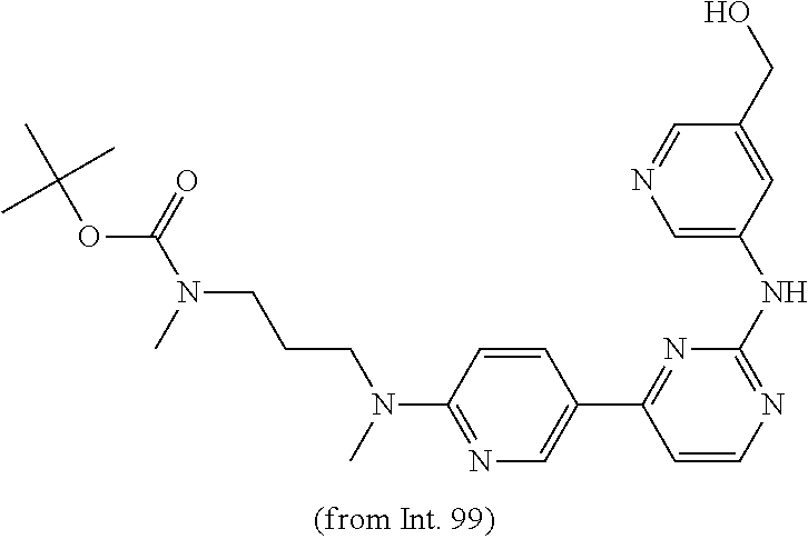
C1=CC(N(C)CCCN(C(=O)OC(C)(C)C)C)=NC=C1C1=NC(NC2=CN=CC(CO)=C2)=NC=C1
